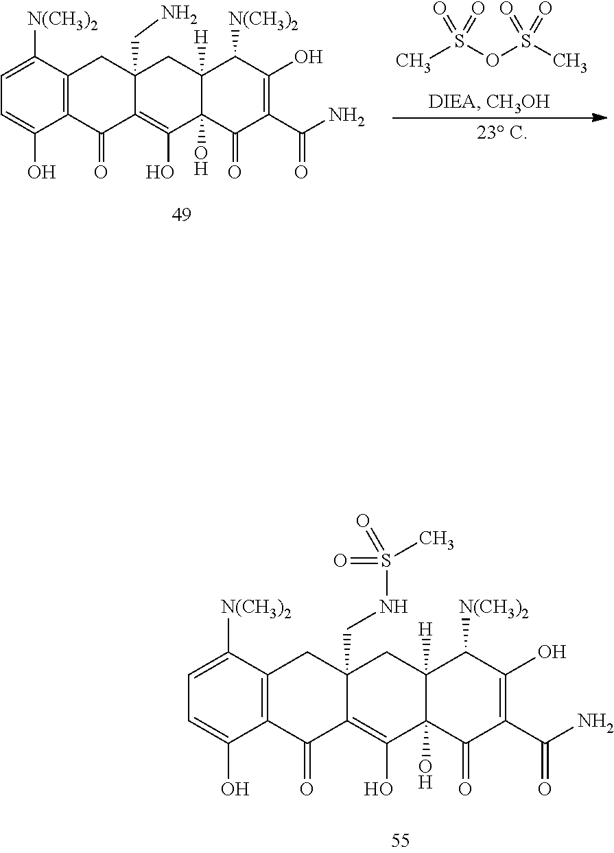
C1([N(CH3)2])=CC=C(O)C2=C1CC1(CN)C(=C(O)C3(O)C([H])(C1)C([N(CH3)2])C(O)=C(C(N)=O)C3=O)C2=O.CS(OS(C)(=O)=O)(=O)=O.C1([N(CH3)2])=CC=C(O)C2=C1CC1(CNS(=O)(=O)C)C(=C(O)C3(O)C([H])(C1)C([N(CH3)2])C(O)=C(C(N)=O)C3=O)C2=O
